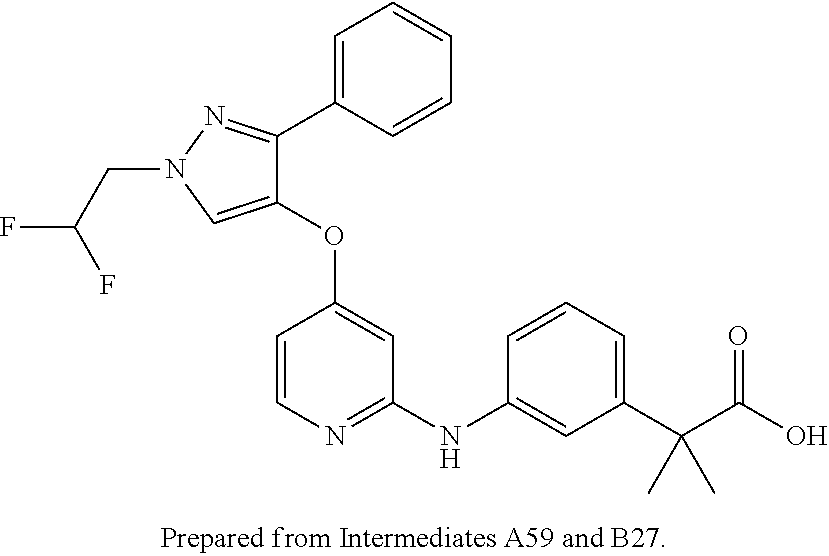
C1(OC2=CC(NC3=CC(C(C(O)=O)(C)C)=CC=C3)=NC=C2)=CN(CC(F)F)N=C1C1=CC=CC=C1
